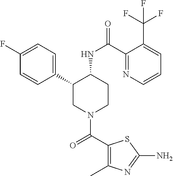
C1(F)=CC=C(C2CN(C(C3=C(C)N=C(N)S3)=O)CCC2NC(=O)C2=NC=CC=C2C(F)(F)F)C=C1
